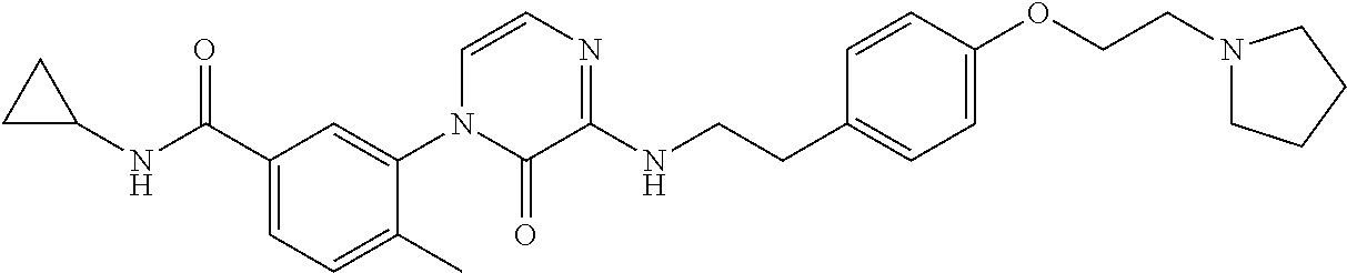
C1(C(=O)NC2CC2)=CC=C(C)C(N2C(=O)C(NCCC3=CC=C(OCCN4CCCC4)C=C3)=NC=C2)=C1
